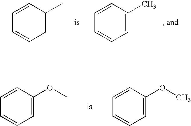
C1=CC(C)CC=C1.C1=CC(C)=CC=C1.C1=CC(OC)=CC=C1.C1=CC(OC)=CC=C1
